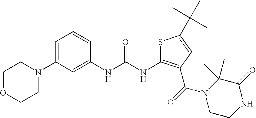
C1=C(N2CCOCC2)C=C(NC(NC2=C(C(=O)N3CCNC(=O)C3(C)C)C=C(C(C)(C)C)S2)=O)C=C1
